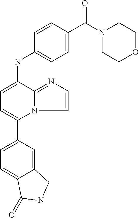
C12=CC(C3=CC=C(NC4=CC=C(C(N5CCOCC5)=O)C=C4)C4=NC=CN34)=CC=C1C(=O)NC2
